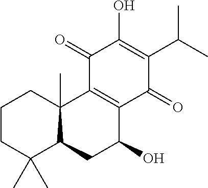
C1CC(C)(C)C2C(C)(C1)C1=C(C(O)C2)C(=O)C(C(C)C)=C(O)C1=O
